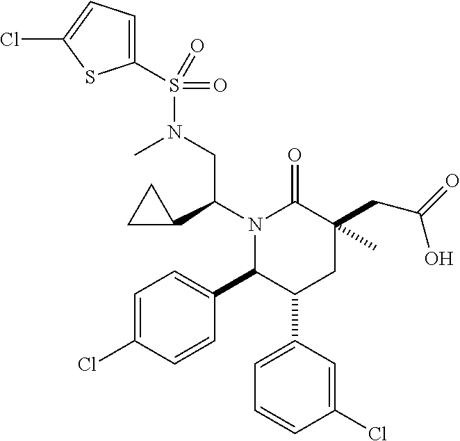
C1(S(=O)(=O)N(C)CC(C2CC2)N2C(C3=CC=C(Cl)C=C3)C(C3=CC=CC(Cl)=C3)CC(C)(CC(=O)O)C2=O)=CC=C(Cl)S1
